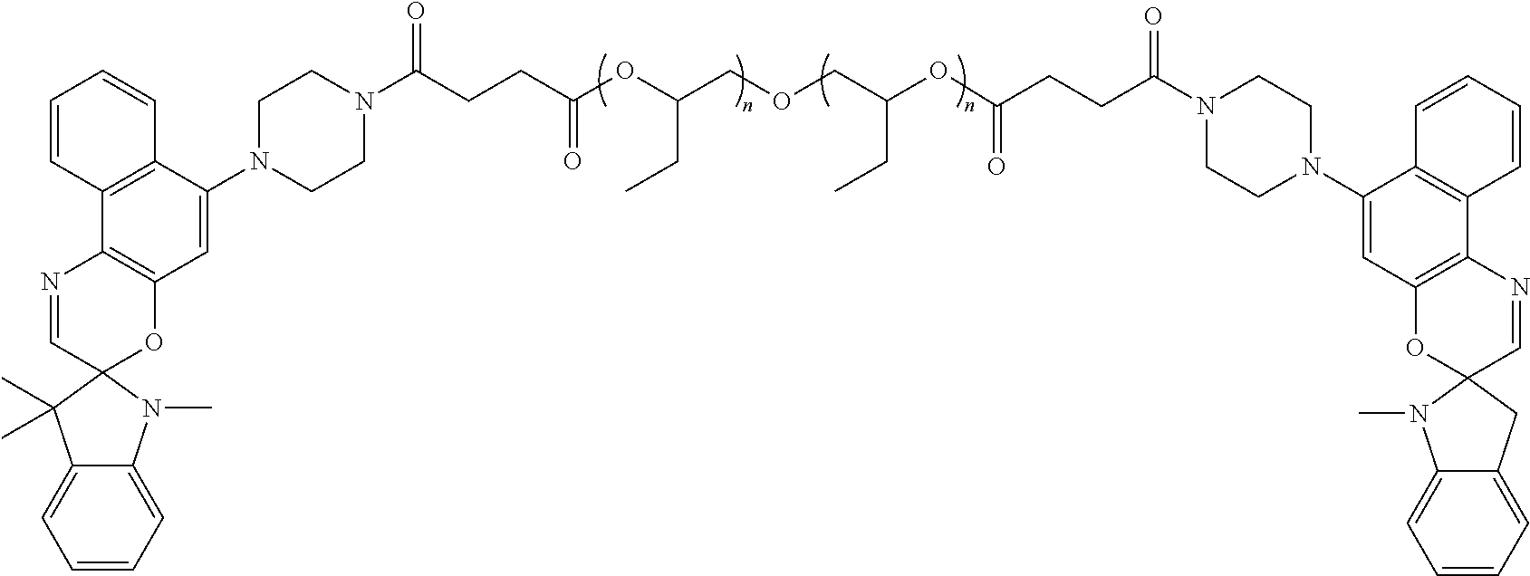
N1(C(=O)CCC(OC(CC)COCC(CC)OC(=O)CCC(N2CCN(C3=CC4=C(C5=C3C=CC=C5)N=CC3(O4)N(C)C4=CC=CC=C4C3)CC2)=O)=O)CCN(C2=CC3=C(C4=C2C=CC=C4)N=CC2(O3)C(C)(C)C3=CC=CC=C3N2C)CC1
